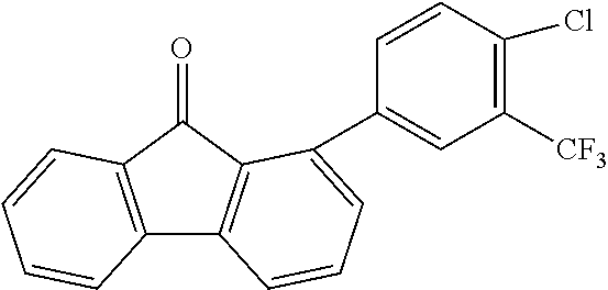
C12=C(C=CC=C1)C(=O)C1=C2C=CC=C1C1=CC([CF3])=C(Cl)C=C1
